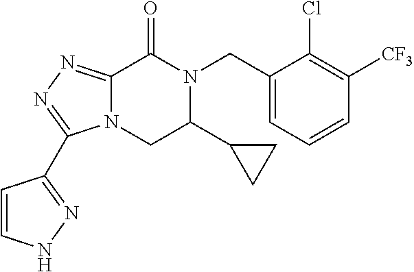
C12=NN=C(C3=NNC=C3)N1CC(C1CC1)N(CC1=CC=CC([CF3])=C1Cl)C2=O
